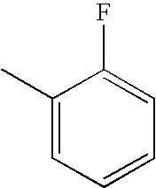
C1(C)=CC=CC=C1F
